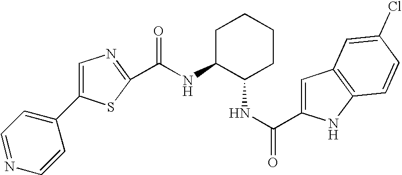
N(C1C(NC(=O)C2=CC3=C(N2)C=CC(Cl)=C3)CCCC1)C(=O)C1=NC=C(C2=CC=NC=C2)S1
